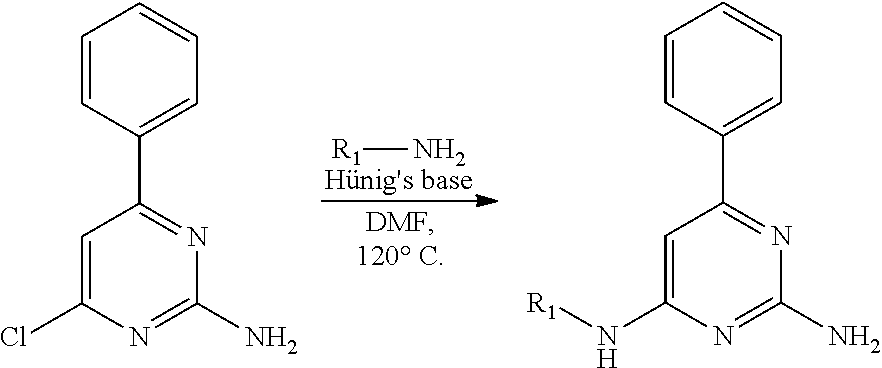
C1=CC(C2=NC(N)=NC(N[R1])=C2)=CC=C1.[R1]N.C1=CC(C2=NC(N)=NC(Cl)=C2)=CC=C1
